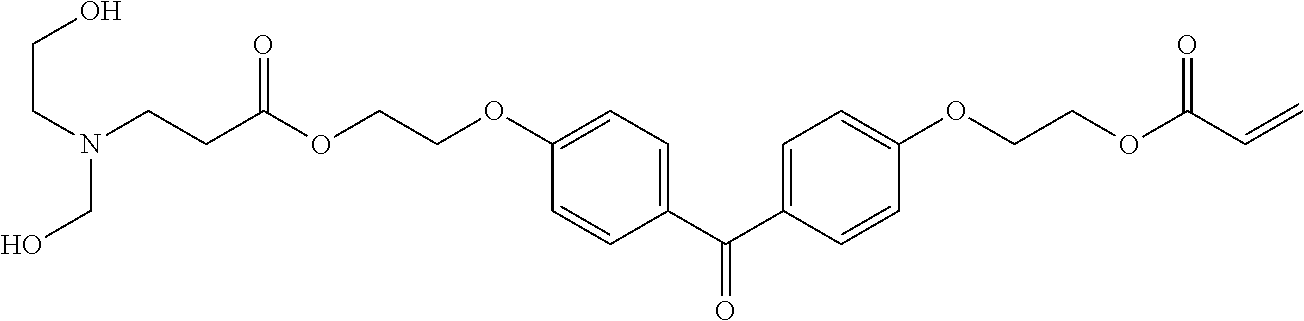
C1=C(C(C2=CC=C(OCCOC(C=C)=O)C=C2)=O)C=CC(OCCOC(CCN(CCO)CO)=O)=C1
